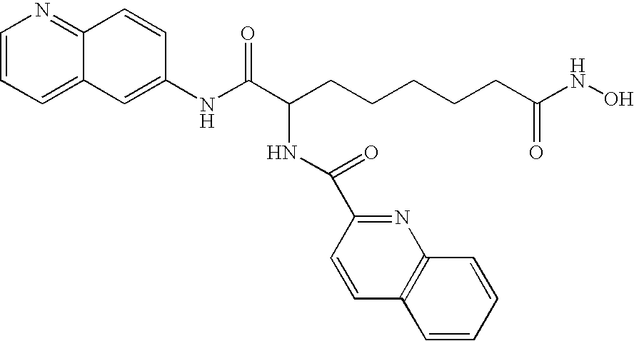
C1=CC=C2C(=N1)C=CC(NC(C(CCCCCC(NO)=O)NC(=O)C1=NC3=C(C=CC=C3)C=C1)=O)=C2
